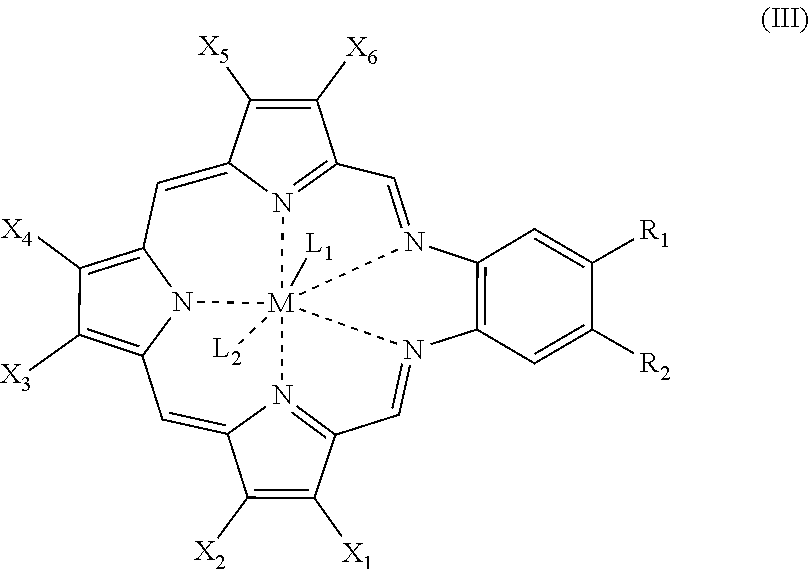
C1=N2C3=C(N4=CC5=N6C(=CC7=C([X3])C([X4])=C8N7[M]246([L1])([L2])N2=C1C([X6])=C([X5])C2=C8)C([X2])=C5[X1])C=C([R2])C([R1])=C3
